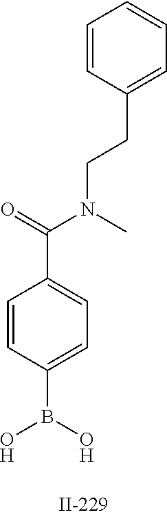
C1=CC(B(O)O)=CC=C1C(N(C)CCC1=CC=CC=C1)=O
